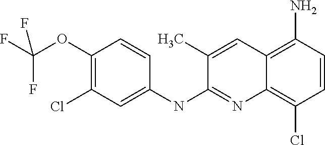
C1(OC(F)(F)F)=C(Cl)C=C(NC2=NC3=C(Cl)C=CC(N)=C3C=C2C)C=C1
